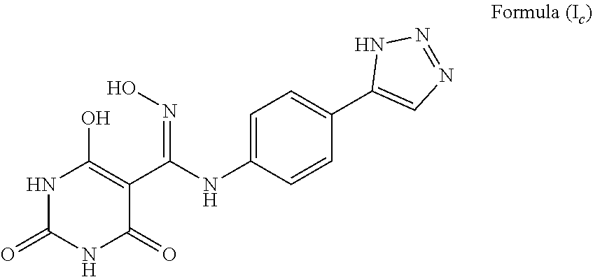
N1C(=O)NC(=O)C(C(NC2=CC=C(C3=CN=NN3)C=C2)=NO)=C1O
